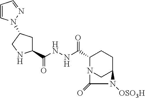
C1=CN(C2CC(C(NNC(C3N4CC(CC3)N([OSO3H])C4=O)=O)=O)NC2)N=C1
